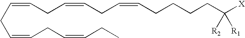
C([X])(CCCCC=CCC=CCC=CCC=CCC=CCC)([R2])[R1]
